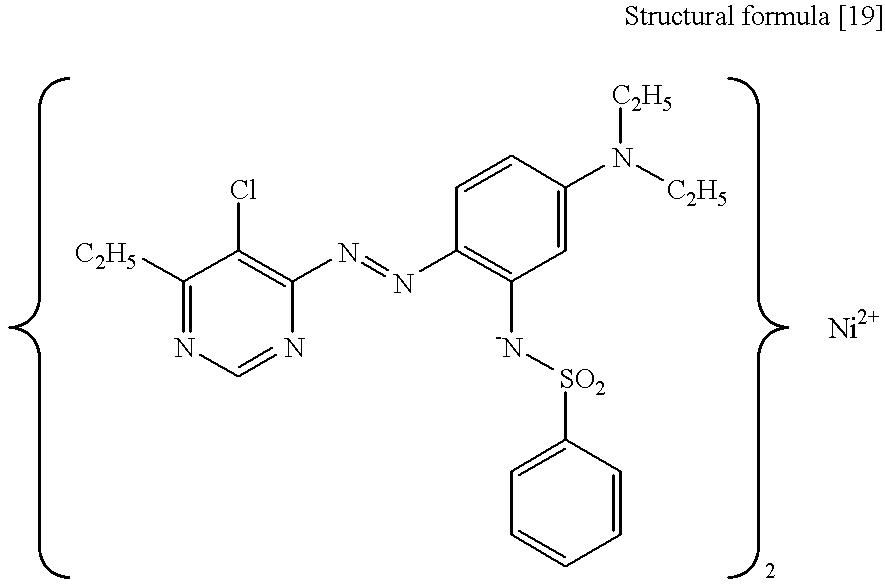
C1([C2H5])=NC=NC(N=NC2=C([-N][SO2]C3=CC=CC=C3)C=C(N([C2H5])[C2H5])C=C2)=C1Cl
